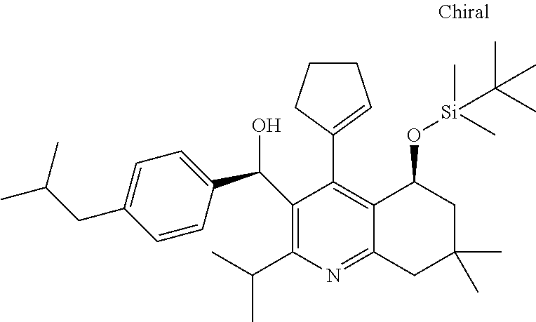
C1=C(CC(C)C)C=CC(C(O)C2=C(C(C)C)N=C3C(=C2C2=CCCC2)C(O[Si](C)(C)C(C)(C)C)CC(C)(C)C3)=C1
